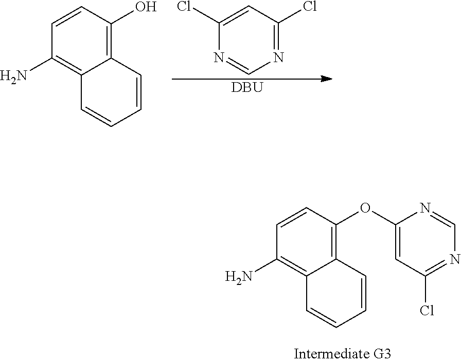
C1=CC(OC2=CC(Cl)=NC=N2)=C2C(=C1N)C=CC=C2.N1=CN=C(Cl)C=C1Cl.[DBU].C1=CC(O)=C2C(=C1N)C=CC=C2
